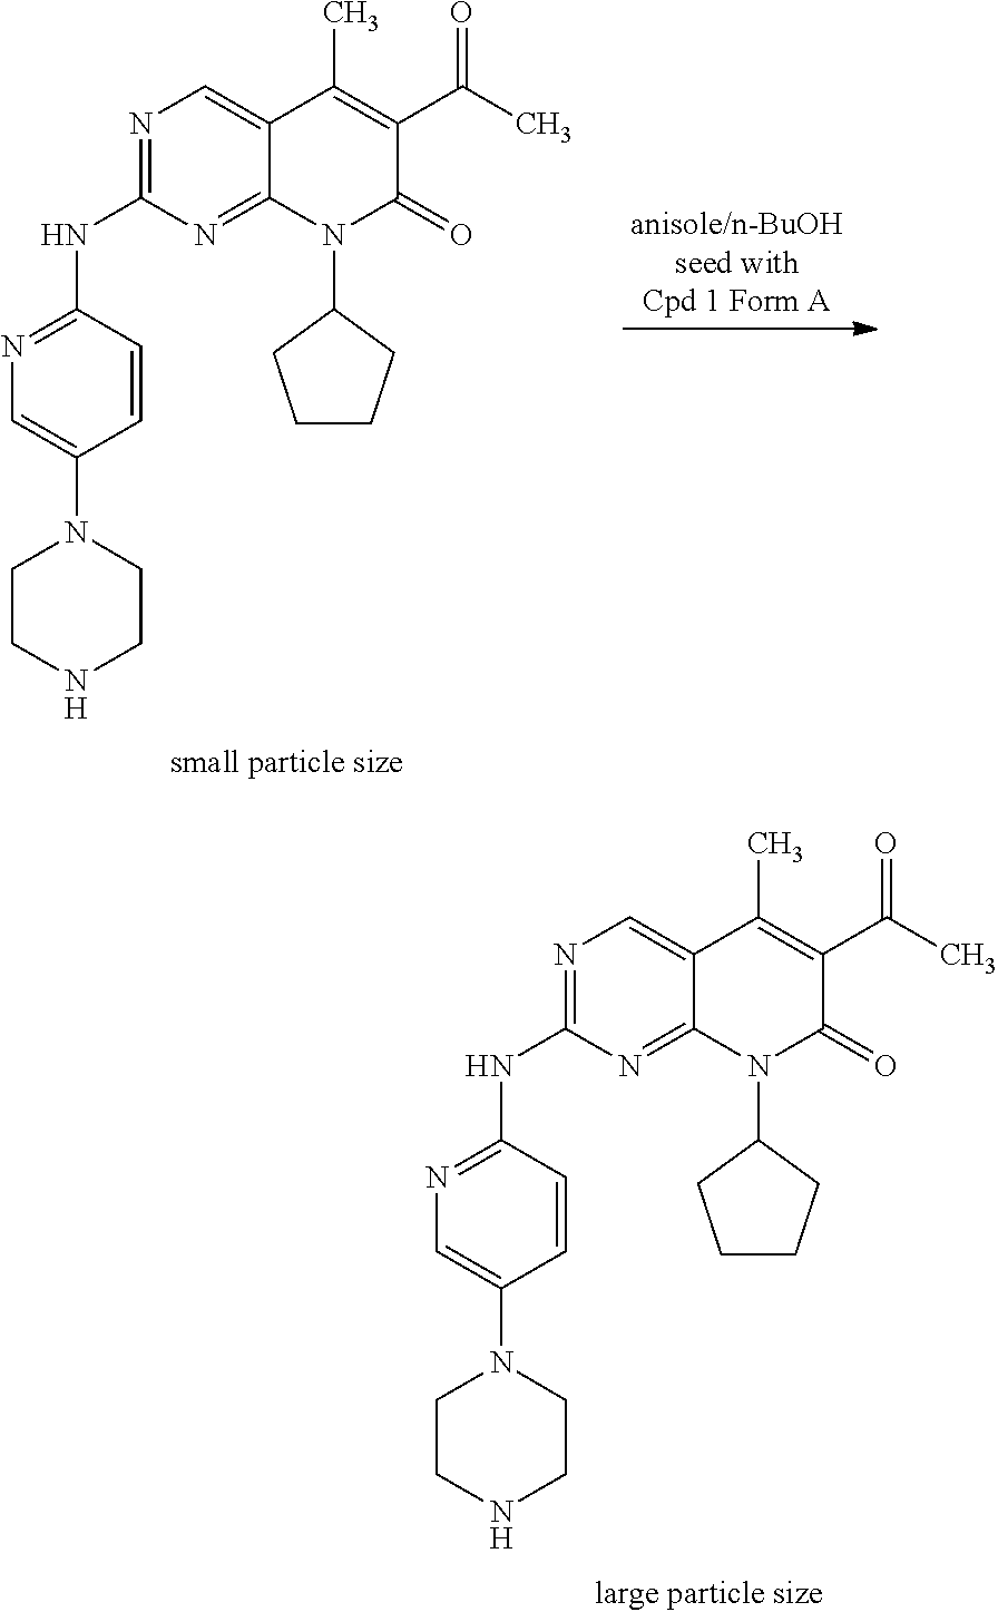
C12=CN=C(NC3=NC=C(N4CCNCC4)C=C3)N=C1N(C1CCCC1)C(=O)C(C(C)=O)=C2C.C12=CN=C(NC3=NC=C(N4CCNCC4)C=C3)N=C1N(C1CCCC1)C(=O)C(C(C)=O)=C2C
